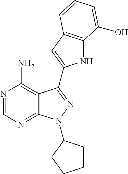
N1=CN=C2C(=C1N)C(C1=CC3=C(N1)C(O)=CC=C3)=NN2C1CCCC1
